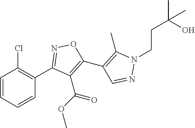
C1(C2=NOC(C3=C(C)N(CCC(C)(O)C)N=C3)=C2C(=O)OC)=C(Cl)C=CC=C1
